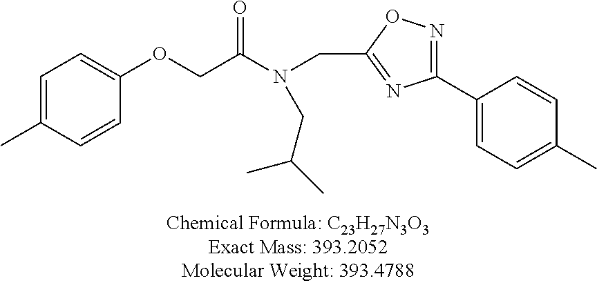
C1=C(C)C=CC(OCC(N(CC2=NC(C3=CC=C(C)C=C3)=NO2)CC(C)C)=O)=C1
